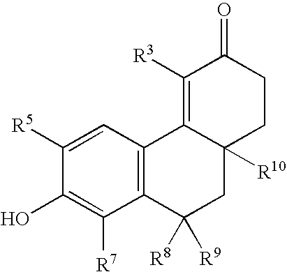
C12=C(C=C([R5])C(O)=C1[R7])C1=C([R3])C(=O)CCC1([R10])CC2([R8])[R9]
